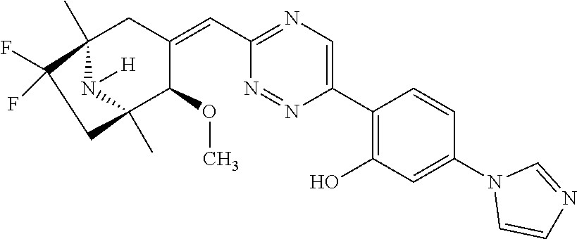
C12(C)N([H])C(C)(C(OC)C(=CC3=NC=C(C4=C(O)C=C(N5C=CN=C5)C=C4)N=N3)C1)CC2(F)F
